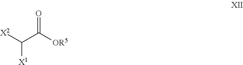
[X2]C(C([OR5])=O)[X1]
